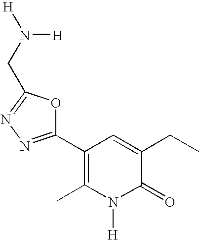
C1(C2=C(C)N([H])C(=O)C(CC)=C2)=NN=C(CN([H])[H])O1
